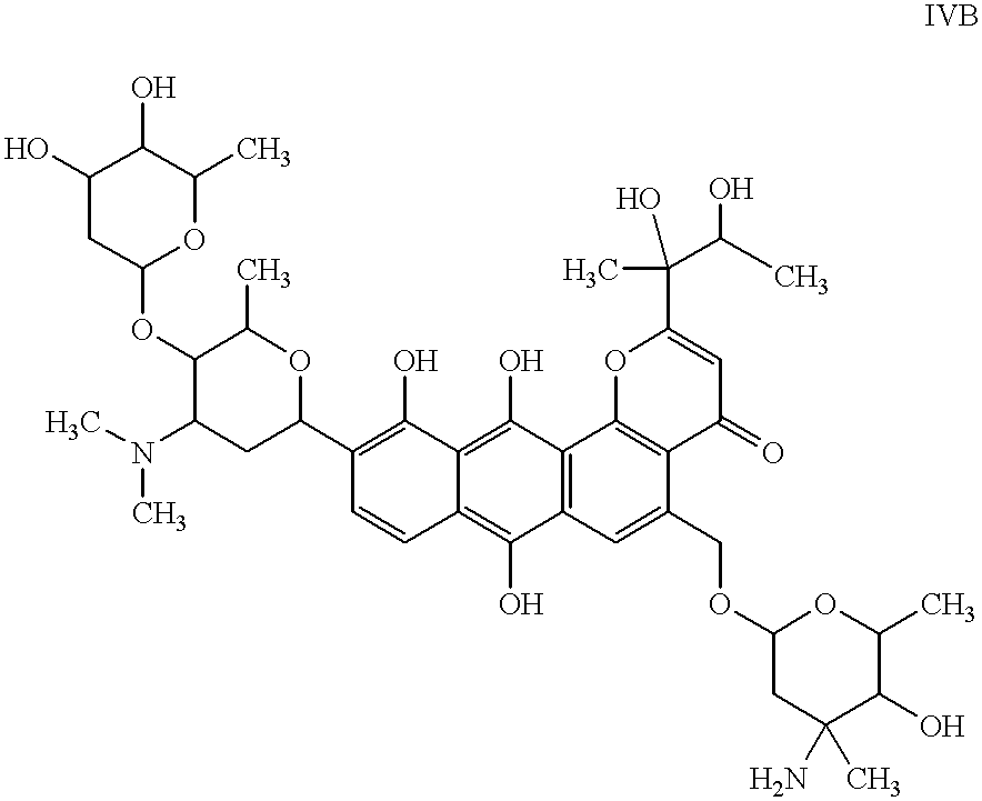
C1(O)CC(OC2C(N(C)C)CC(C3=C(O)C4=C(O)C5=C(C(O)=C4C=C3)C=C(COC3CC(N)(C)C(O)C(C)O3)C3=C5OC(C(C(C)O)(O)C)=CC3=O)OC2C)OC(C)C1O
